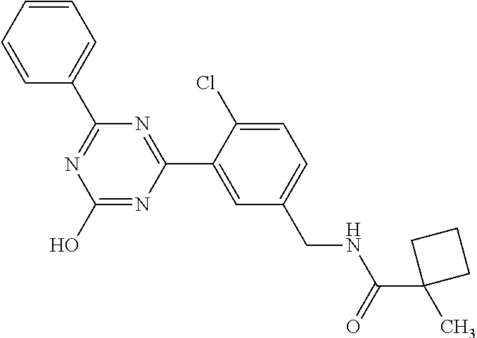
C1(C2=NC(O)=NC(C3=CC(CNC(=O)C4(C)CCC4)=CC=C3Cl)=N2)=CC=CC=C1
